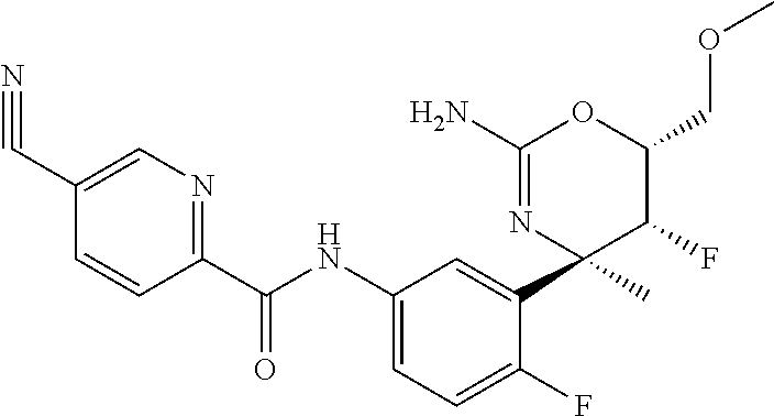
C1(C(NC2=CC=C(F)C(C3(C)C(F)C(COC)OC(N)=N3)=C2)=O)=NC=C(C#N)C=C1
